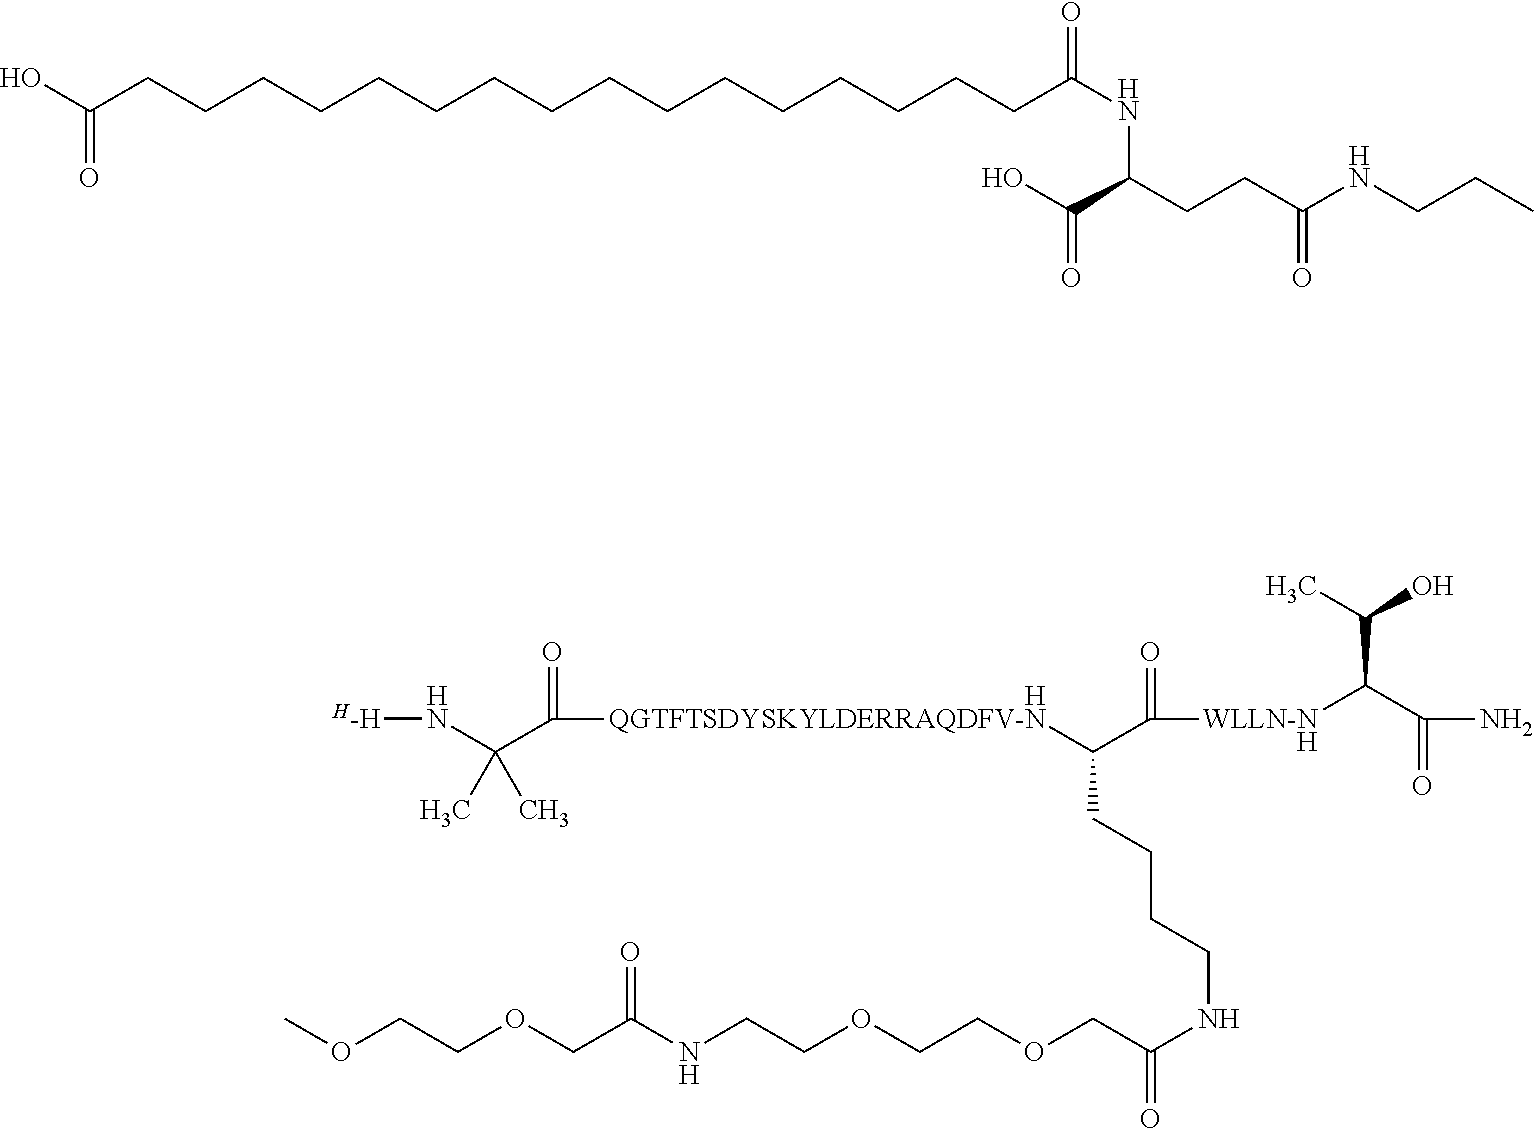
[H].C(NCCOCCOCC(=O)NCCCCC([QGTFTSDYSKYLDERRAQDFV-N]C(=O)C(C)(C)N[H-H])C([WLLN-N]C(C(N)=O)C(C)O)=O)(=O)COCCOC.[H].C(CCCCCCC(NC(CCC(NCCC)=O)C(O)=O)=O)CCCCCCCCCC(O)=O
